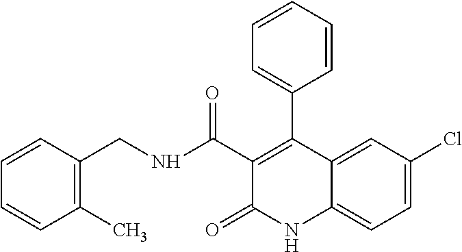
C1=C2C(=CC=C1Cl)NC(=O)C(C(=O)NCC1=C(C)C=CC=C1)=C2C1=CC=CC=C1
